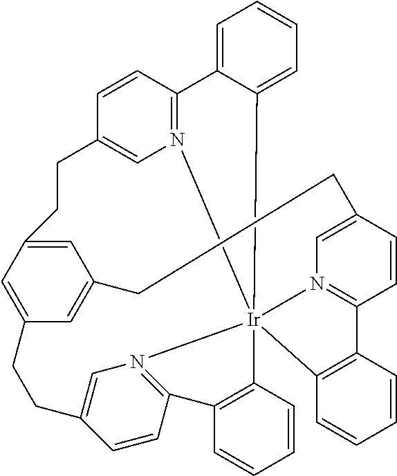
C1=CC2=CN3=C1C1=C(C=CC=C1)[Ir]3145C3=C(C=CC=C3)C3=N1C=C(C=C3)CCC1=CC(=CC(=C1)CC2)CCC1=CN4=C(C=C1)C1=CC=CC=C51
